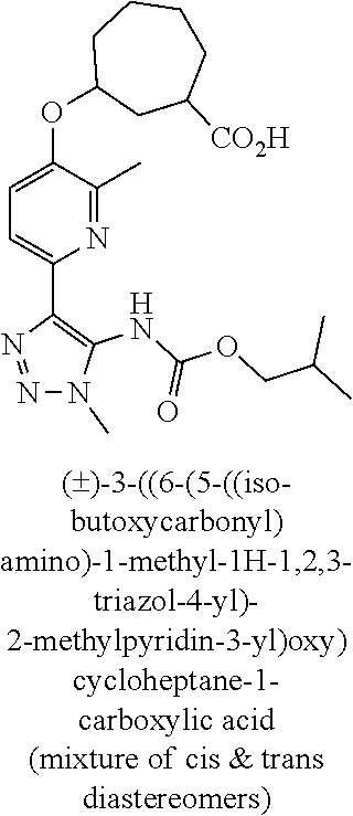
N1=C(C)C(OC2CC([CO2H])CCCC2)=CC=C1C1=C(NC(OCC(C)C)=O)N(C)N=N1
